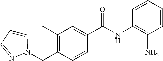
C1=CN(CC2=C(C)C=C(C(NC3=C(N)C=CC=C3)=O)C=C2)N=C1
